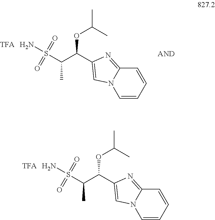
C1=CC=CC2=NC(C(C(S(N)(=O)=O)C)OC(C)C)=CN12.[TFA].C1=CC=CC2=NC(C(C(S(N)(=O)=O)C)OC(C)C)=CN12.[TFA]
